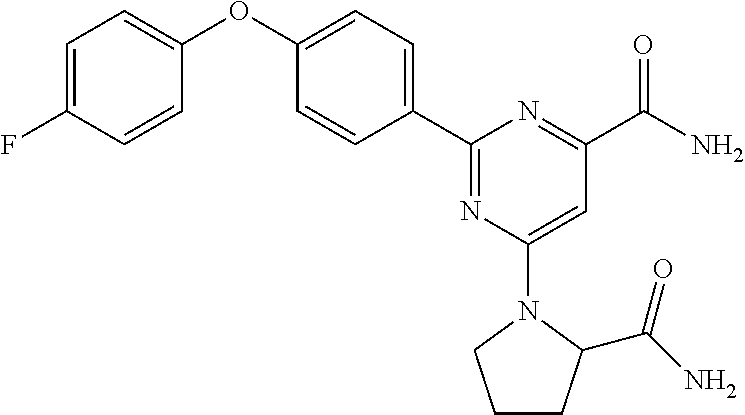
C1(C2=NC(N3CCCC3C(N)=O)=CC(C(N)=O)=N2)=CC=C(OC2=CC=C(F)C=C2)C=C1
